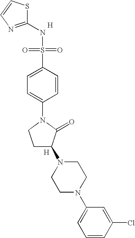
S1C(NS(=O)(=O)C2=CC=C(N3CCC(N4CCN(C5=CC=CC(Cl)=C5)CC4)C3=O)C=C2)=NC=C1.[H].[H]
